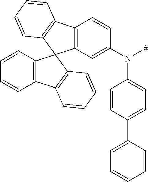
C12=C(C=C(N([#])C3=CC=C(C4=CC=CC=C4)C=C3)C=C1)C1(C3=C2C=CC=C3)C2=C(C3=C1C=CC=C3)C=CC=C2
